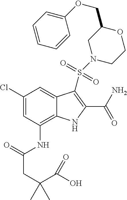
C1(Cl)=CC(NC(CC(C(O)=O)(C)C)=O)=C2C(=C1)C(S(N1CCOC(COC3=CC=CC=C3)C1)(=O)=O)=C(C(N)=O)N2
